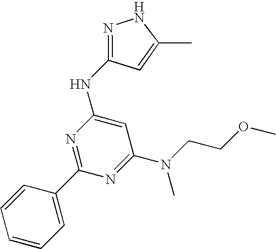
N1=C(C2=CC=CC=C2)N=C(N(CCOC)C)C=C1NC1=NNC(C)=C1.[H]
